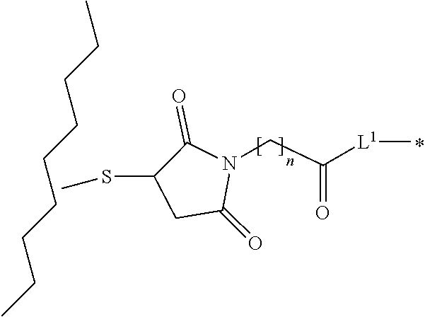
C1C(=O)N(CC([L1]C)=O)C(=O)C1SC.C(CCCCC)CCC
